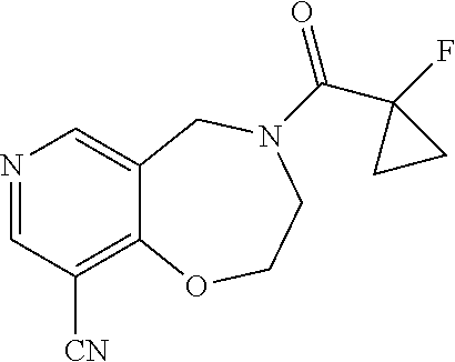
N1=CC([CN])=C2C(=C1)CN(C(=O)C1(F)CC1)CCO2
